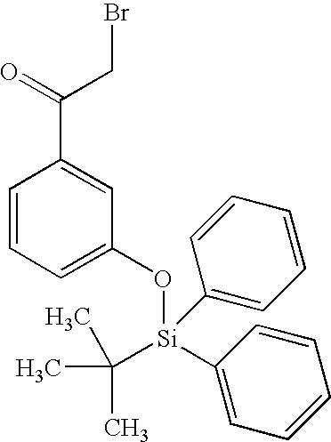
C1=CC=C(O[Si](C(C)(C)C)(C2=CC=CC=C2)C2=CC=CC=C2)C=C1C(=O)CBr
